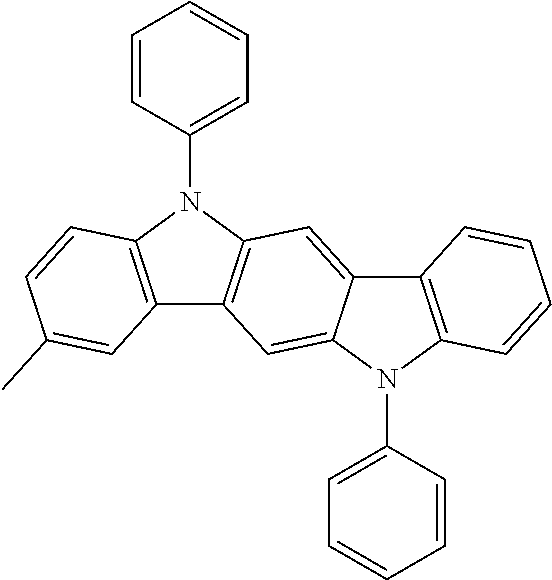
C12=C(N(C3=CC=CC=C3)C3=C1C=C1C(=C3)C3=C(N1C1=CC=CC=C1)C=CC=C3)C=CC(C)=C2
